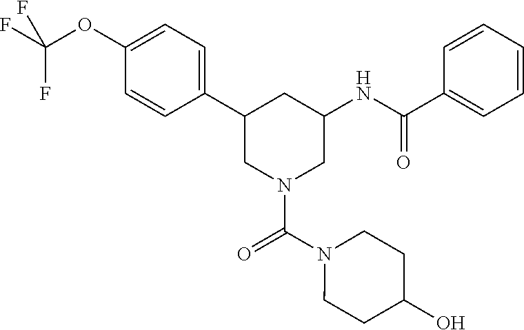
C1(OC(F)(F)F)=CC=C(C2CN(C(N3CCC(O)CC3)=O)CC(NC(=O)C3=CC=CC=C3)C2)C=C1
